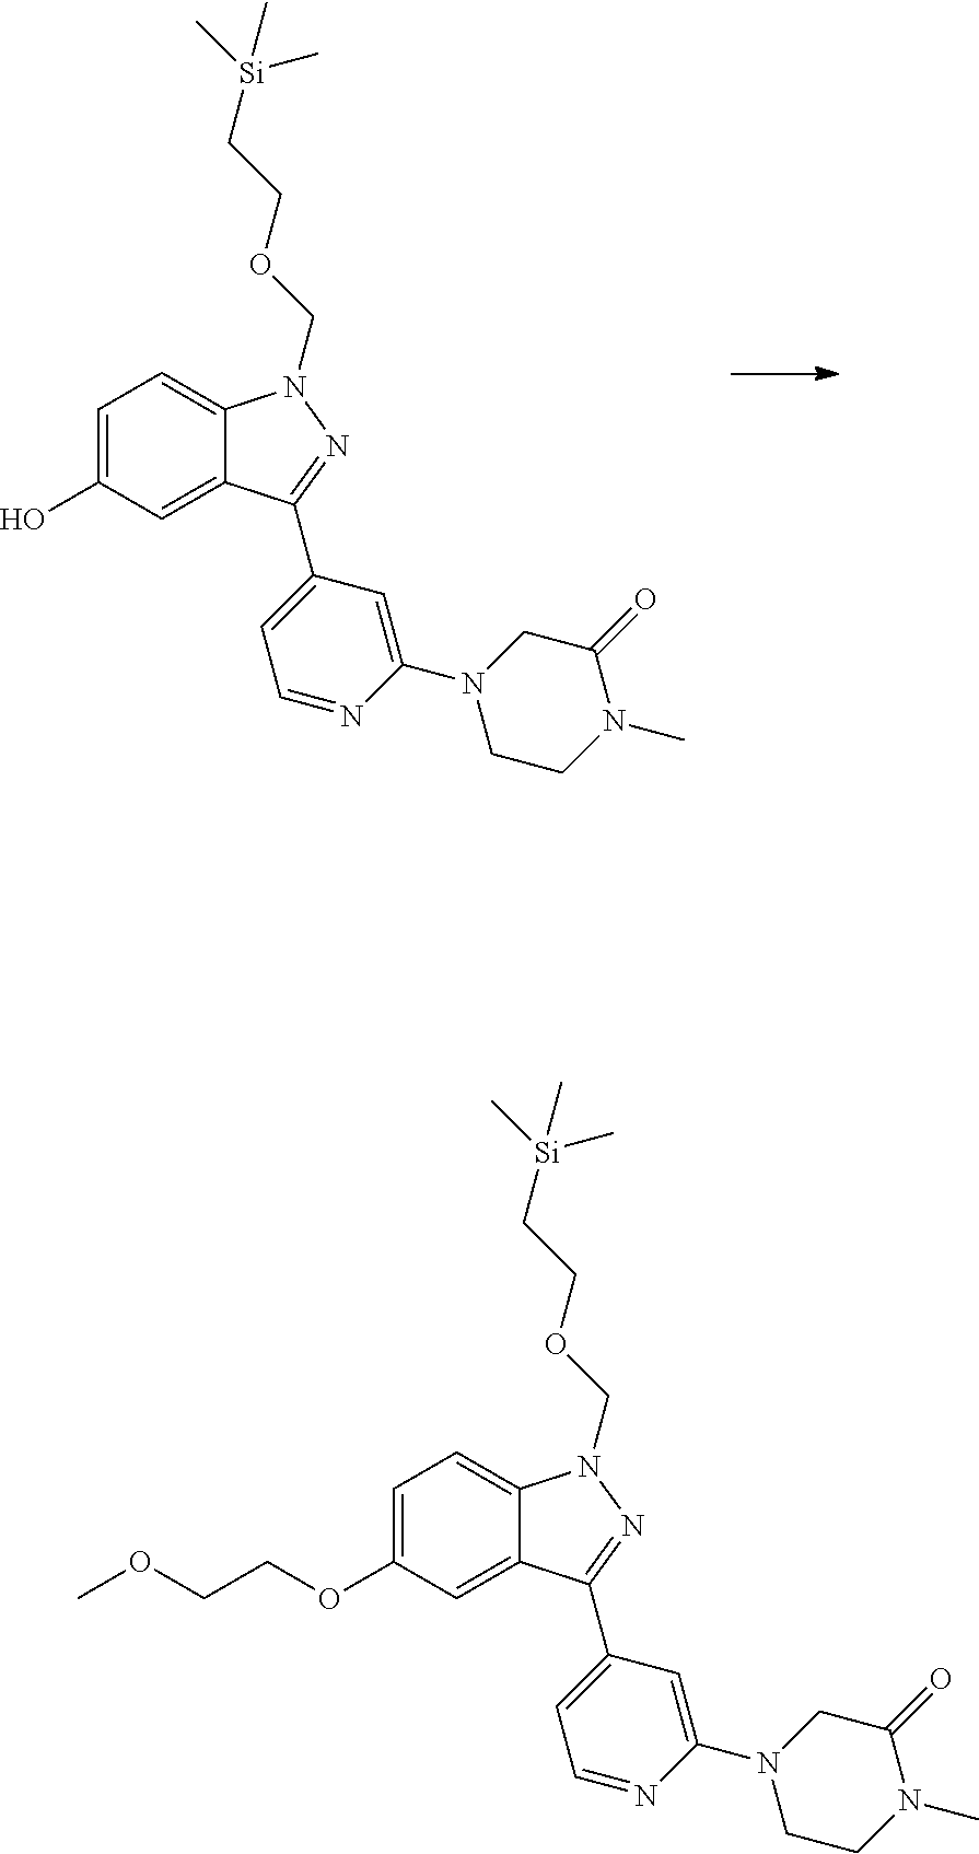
OC1=CC=C2C(=C1)C(C1=CC=NC(N3CCN(C)C(=O)C3)=C1)=NN2COCC[Si](C)(C)C.O(C1=CC=C2C(=C1)C(C1=CC=NC(N3CCN(C)C(=O)C3)=C1)=NN2COCC[Si](C)(C)C)CCOC
